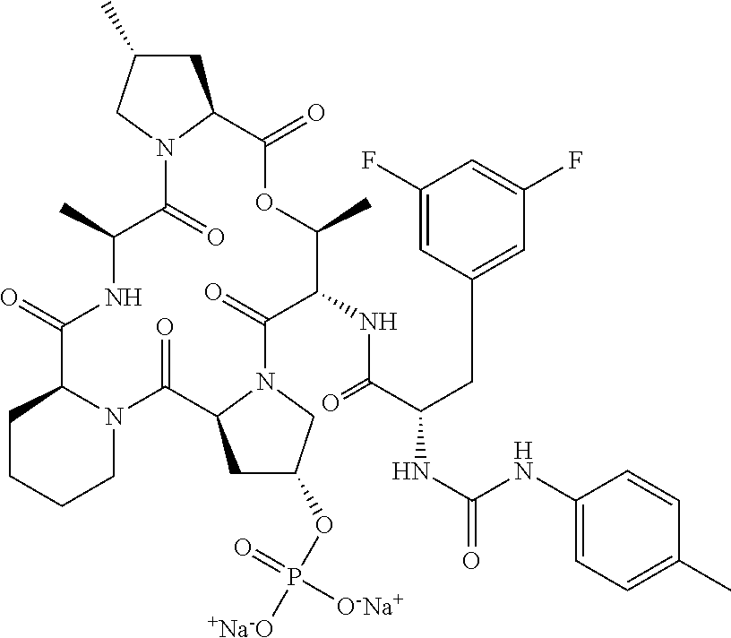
C1CCCN2C1C(=O)NC(C)C(=O)N1C(CC(C)C1)C(=O)OC(C)C(NC(=O)C(NC(NC1=CC=C(C)C=C1)=O)CC1=CC(F)=CC(F)=C1)C(=O)N1CC(OP([+Na-O])(=O)[O-Na+])CC1C2=O
